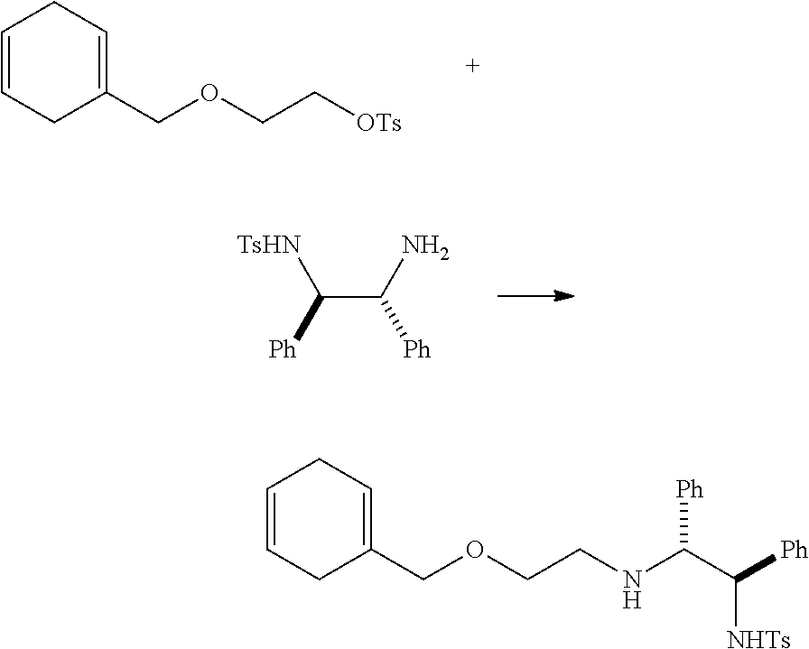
C1=CCC(COCC[OTs])=CC1.C(C(N)[Ph])([Ph])[TsHN].C1=CCC(COCCNC(C([Ph])[NHTs])[Ph])=CC1
